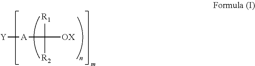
[Y][A]C([R1])([OX])[R2]
